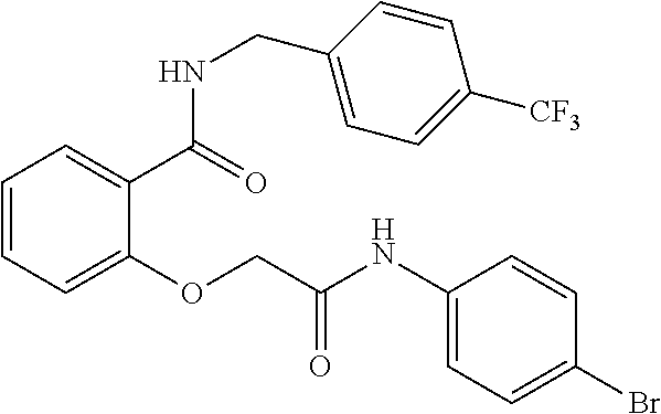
C1=CC=C(OCC(NC2=CC=C(Br)C=C2)=O)C(C(=O)NCC2=CC=C([CF3])C=C2)=C1
